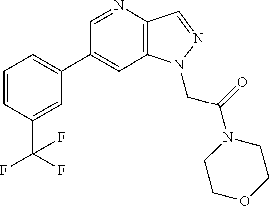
C1(C2=CC=CC(C(F)(F)F)=C2)=CC2=C(C=NN2CC(=O)N2CCOCC2)N=C1
